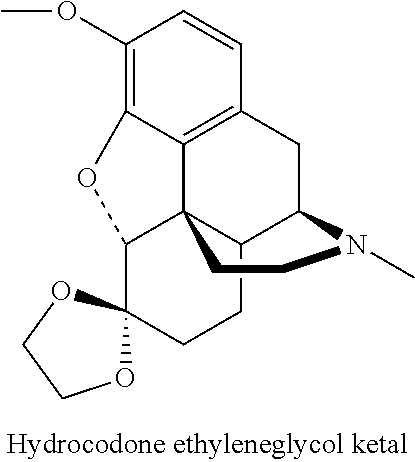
C1(OC)=C2C3=C(C=C1)CC1C4C3(C(O2)C2(CC4)OCCO2)CCN1C
